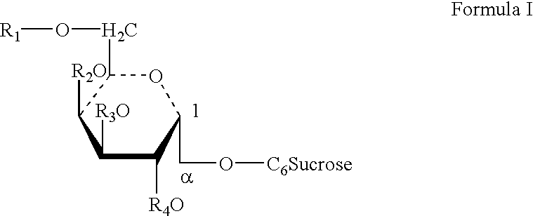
C1(CO[R1])C([R2O])C([R3O])C([R4O])C(CO[C6Sucrose])O1
